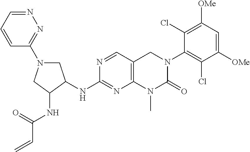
N(C1=NC2=C(C=N1)CN(C1=C(Cl)C([OMe])=CC([OMe])=C1Cl)C(=O)N2C)C1C(NC(C=C)=O)CN(C2=NN=CC=C2)C1
